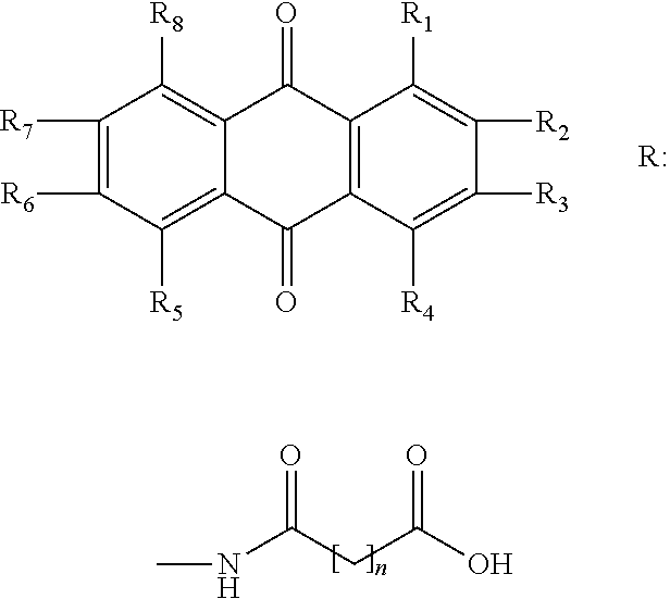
N(C(CC(O)=O)=O)C.C1([R7])=C([R6])C([R5])=C2C(=C1[R8])C(=O)C1=C(C2=O)C([R4])=C([R3])C([R2])=C1[R1].[R:]
